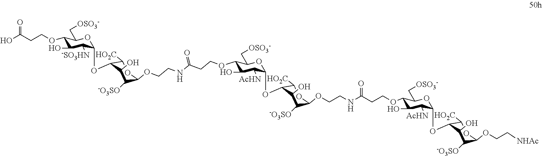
OC(CCOC1C(O)C([-SO3HN])C(OC2C([HO2C])OC(OCCNC(CCOC3C(O)C([AcHN])C(OC4C([HO2C])OC(OCCNC(CCOC5C(O)C([AcHN])C(OC6C([HO2C])OC(OCC[NHAc])C([-O3SO])C6O)OC5C[OSO3-])=O)C([-O3SO])C4O)OC3C[OSO3-])=O)C([-O3SO])C2O)OC1C[OSO3-])=O
